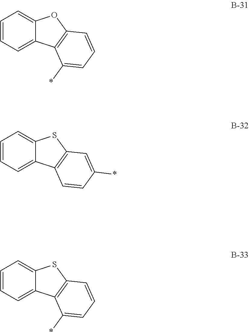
C1=CC=C2C(=C1)OC1=C2C(*)=CC=C1.C1=CC=C2C(=C1)SC1=C2C=CC(*)=C1.C1=CC=C2C(=C1)SC1=C2C(*)=CC=C1
